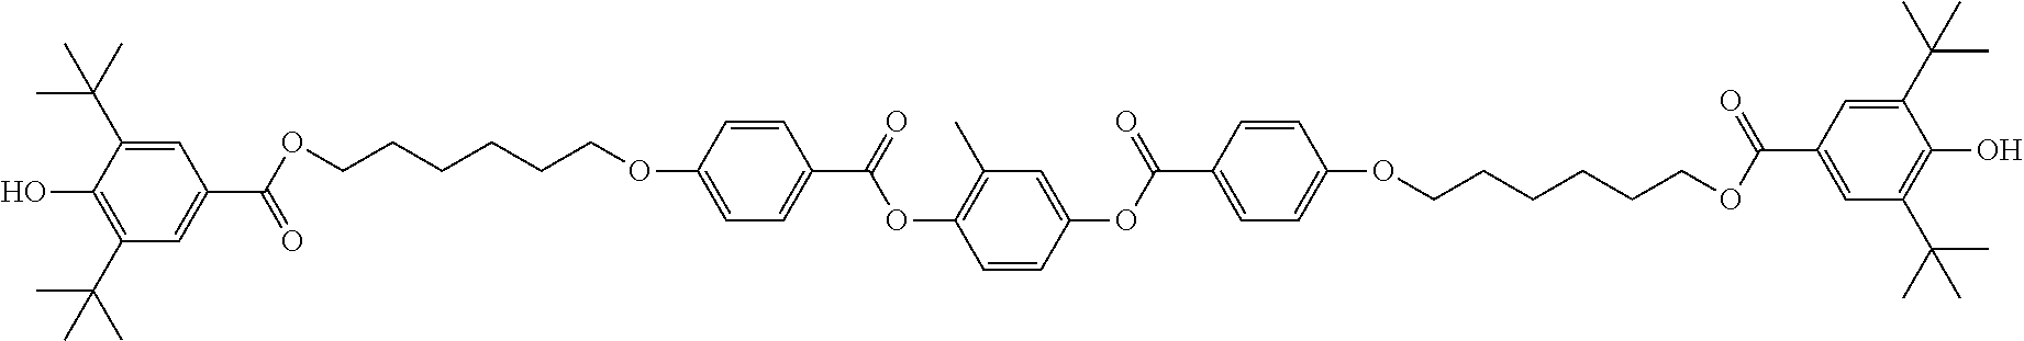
C1=CC(OCCCCCCOC(C2=CC(C(C)(C)C)=C(O)C(C(C)(C)C)=C2)=O)=CC=C1C(OC1=C(C)C=C(OC(=O)C2=CC=C(OCCCCCCOC(C3=CC(C(C)(C)C)=C(O)C(C(C)(C)C)=C3)=O)C=C2)C=C1)=O
